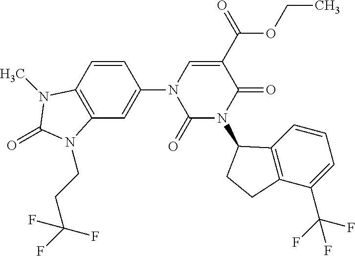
C1=CC(N2C(=O)N(C3C4=C(C(C(F)(F)F)=CC=C4)CC3)C(=O)C(C(OCC)=O)=C2)=CC2=C1N(C)C(=O)N2CCC(F)(F)F
